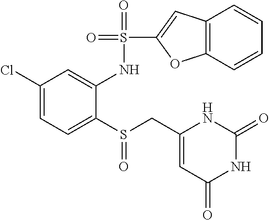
C1(Cl)=CC=C(S(CC2=CC(=O)NC(=O)N2)=O)C(NS(=O)(=O)C2=CC3=C(O2)C=CC=C3)=C1
